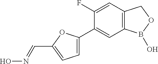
C12=C(B(O)OC1)C=C(C1=CC=C(C=NO)O1)C(F)=C2
